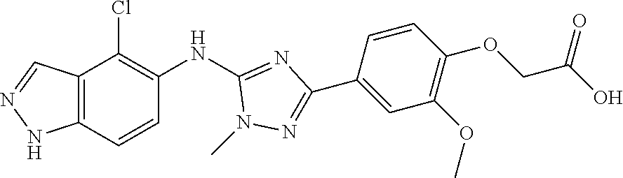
C12=C(C=CC(NC3=NC(C4=CC(OC)=C(OCC(O)=O)C=C4)=NN3C)=C1Cl)NN=C2
